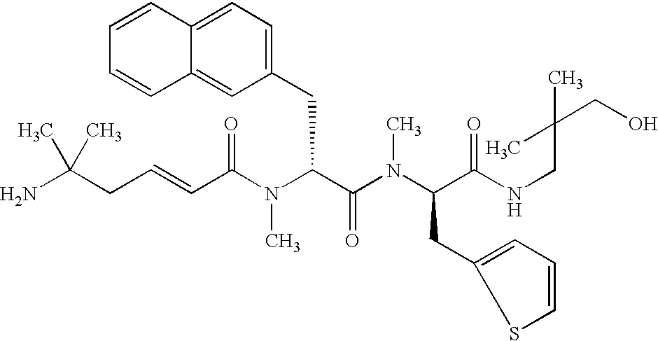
NC(CC=CC(N(C(C(=O)N(C)C(CC1=CC=CS1)C(=O)NCC(CO)(C)C)CC1=CC=C2C(=C1)C=CC=C2)C)=O)(C)C
